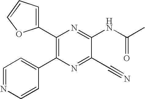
C1(C2=C(C3=CC=NC=C3)N=C(C#N)C(NC(C)=O)=N2)=CC=CO1
